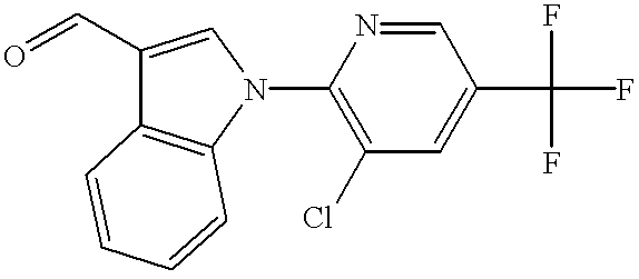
C1(C=O)=CN(C2=C(Cl)C=C(C(F)(F)F)C=N2)C2=C1C=CC=C2
